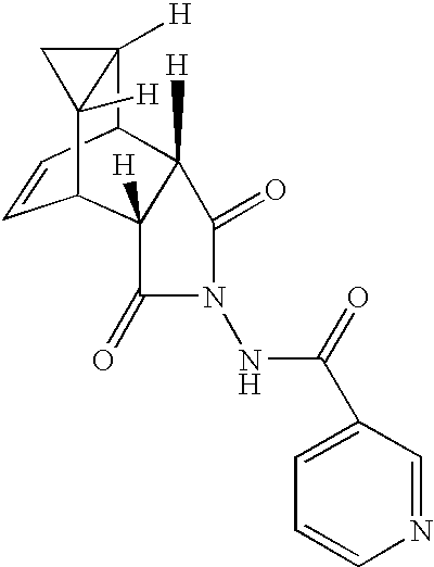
C12([H])C3C=CC(C4([H])C3([H])C(=O)N(NC(C3=CC=CN=C3)=O)C4=O)C1([H])C2
